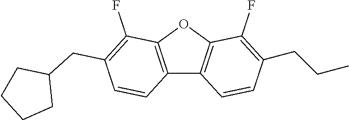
C12=C(OC3=C1C=CC(CCC)=C3F)C(F)=C(CC1CCCC1)C=C2
